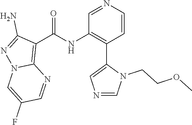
C1=NC=CC(C2=CN=CN2CCOC)=C1NC(C1=C2N(N=C1N)C=C(F)C=N2)=O
